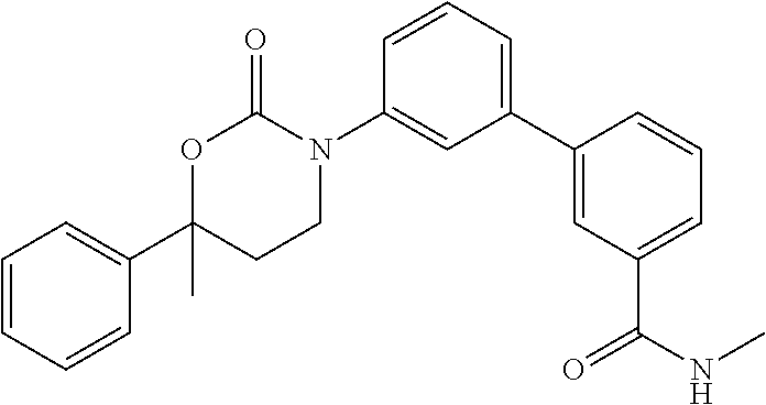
C1(C2=CC(C(=O)NC)=CC=C2)=CC=CC(N2C(=O)OC(C3=CC=CC=C3)(C)CC2)=C1
